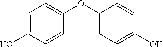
O(C1=CC=C(O)C=C1)C1=CC=C(O)C=C1
